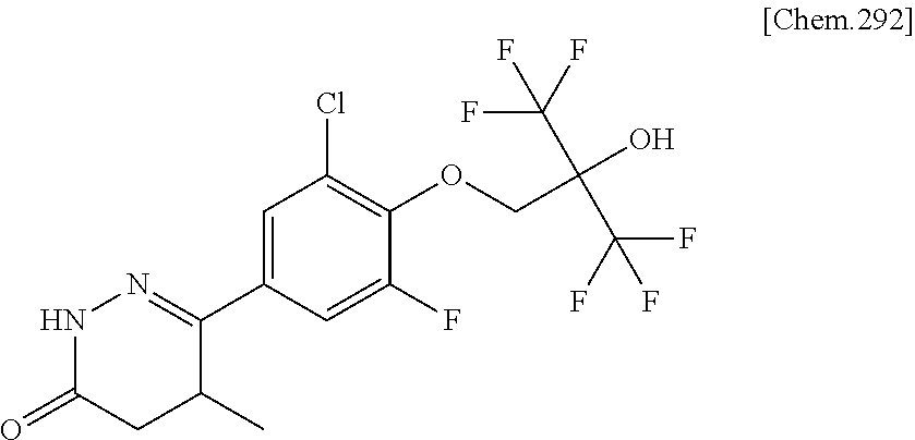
C1(C2=NNC(=O)CC2C)=CC(Cl)=C(OCC(O)(C(F)(F)F)C(F)(F)F)C(F)=C1
